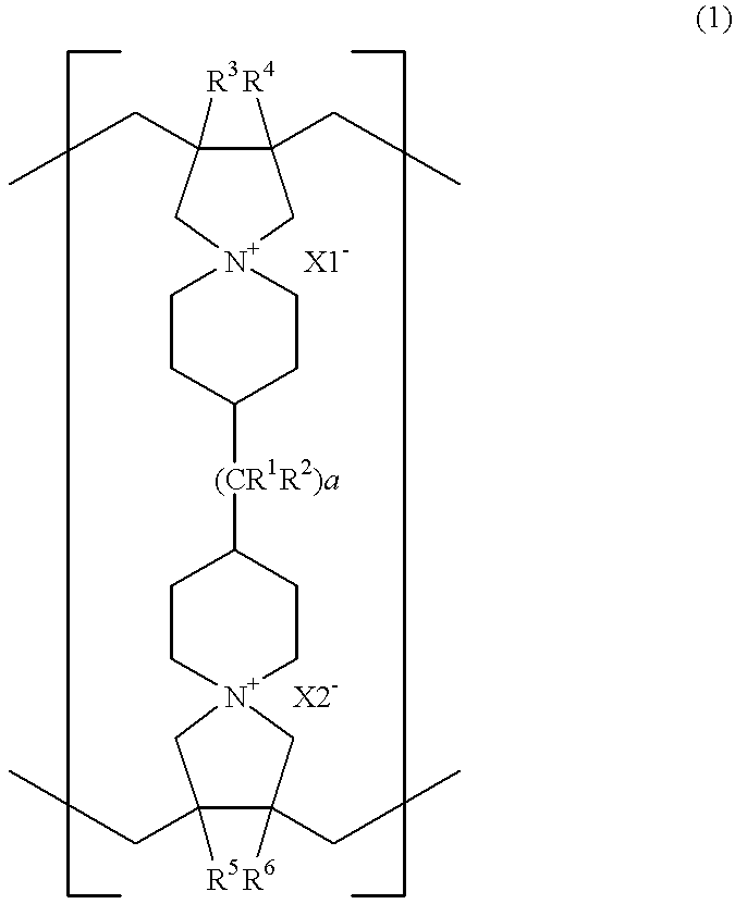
C1CC([(CR1R2)a]C2CC[N+]3(CC2)CC([R5])(CC)C([R6])(CC)C3)CC[N+]12CC([R4])(CC)C([R3])(CC)C2.[X2-]
